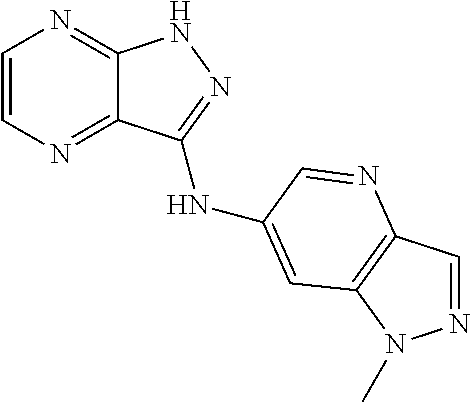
C1=CN=C2C(=N1)NN=C2NC1=CC2=C(C=NN2C)N=C1
